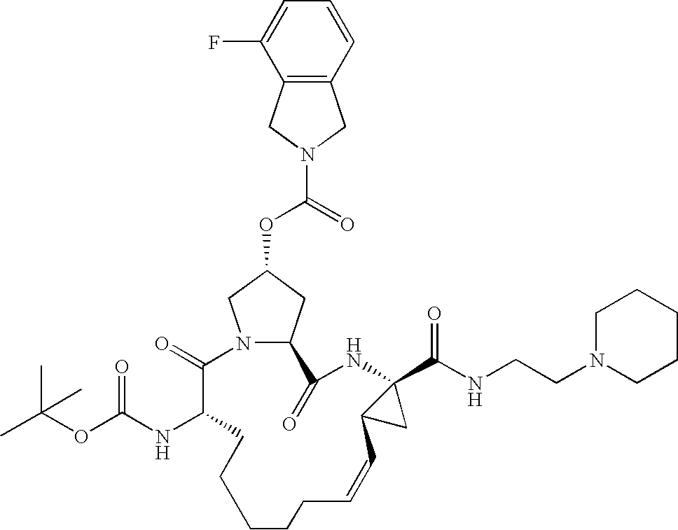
N12C(CC(OC(=O)N3CC4=C(C3)C(F)=CC=C4)C1)C(=O)NC1(C(NCCN3CCCCC3)=O)C(C1)C=CCCCCCC(NC(OC(C)(C)C)=O)C2=O
